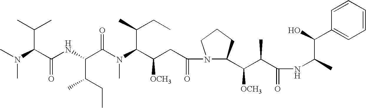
CN(C(C(NC(C(N(C(C(CC(N1C(C(C(C(NC(C(C2=CC=CC=C2)O)C)=O)C)[OCH3])CCC1)=O)[OCH3])C(CC)C)C)=O)C(CC)C)=O)C(C)C)C
